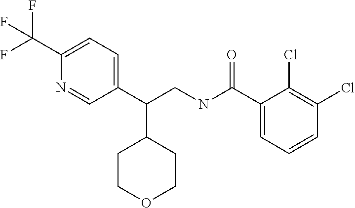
C1(C(NCC(C2=CC=C(C(F)(F)F)N=C2)C2CCOCC2)=O)=CC=CC(Cl)=C1Cl
